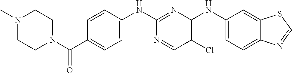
C1(NC2=NC(NC3=CC=C4C(=C3)SC=N4)=C(Cl)C=N2)=CC=C(C(N2CCN(C)CC2)=O)C=C1
